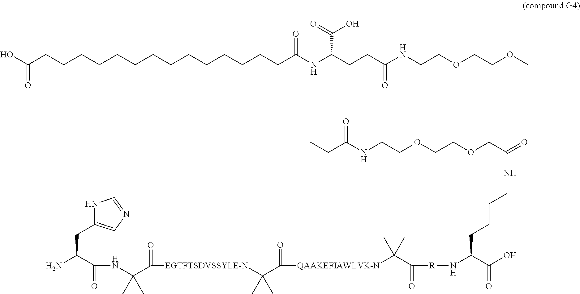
O=C(NCCCCC(N[R]C(=O)C(C)(C)[QAAKEFIAWLVK-N]C(=O)C(C)(C)[EGTFTSDVSSYLE-N]C(C(NC(C(N)CC1=CN=CN1)=O)(C)C)=O)C(O)=O)COCCOCCNC(CC)=O.C(NC(CCC(C(=O)O)NC(=O)CCCCCCCCCCCCCCC(O)=O)=O)COCCOC
